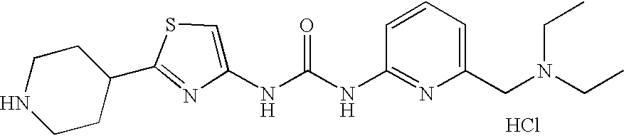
Cl.C1CC(C2=NC(NC(NC3=NC(CN(CC)CC)=CC=C3)=O)=CS2)CCN1
